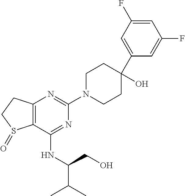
C12=C(C(NC(CO)C(C)C)=NC(N3CCC(O)(C4=CC(F)=CC(F)=C4)CC3)=N1)S(=O)CC2
